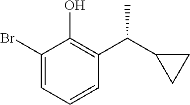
C1(Br)=CC=CC(C(C2CC2)C)=C1O
